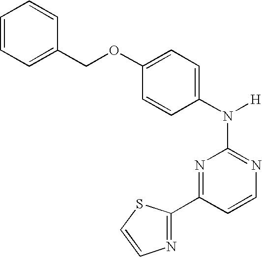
N1=C(N([H])C2=CC=C(OCC3=CC=CC=C3)C=C2)N=C(C2=NC=CS2)C=C1
